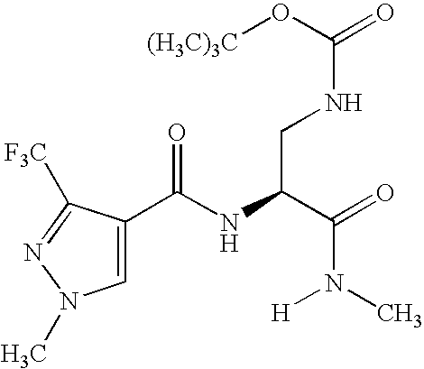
C1=C(C(NC(C(=O)N(C)[H])CNC(=O)O[(H3C)3C])=O)C([F3C])=NN1C
